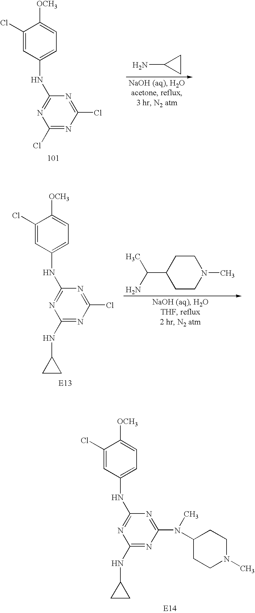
C1(Cl)=CC(NC2=NC(NC3CC3)=NC(N(C)C3CCN(C)CC3)=N2)=CC=C1[OCH3].C1(Cl)=CC(NC2=NC(NC3CC3)=NC(Cl)=N2)=CC=C1[OCH3].C1CC(C(C)N)CCN1C.C1(Cl)=CC(NC2=NC(Cl)=NC(Cl)=N2)=CC=C1[OCH3].C1CC1N
